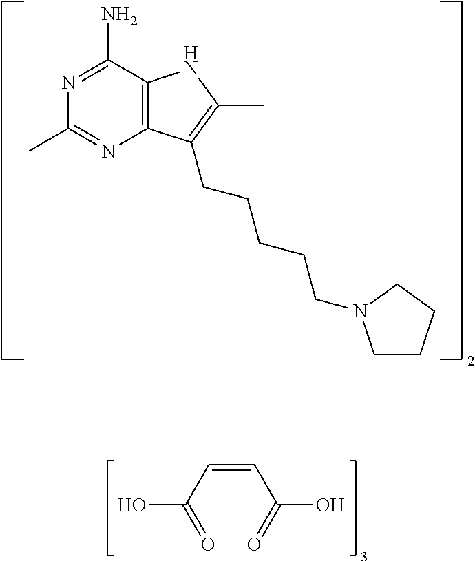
C12=C(N=C(C)N=C1N)C(CCCCCN1CCCC1)=C(C)N2.C(C(O)=O)=CC(O)=O
